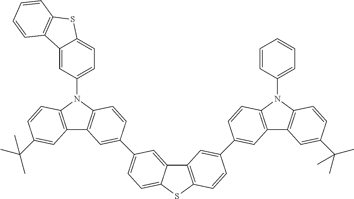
C12=CC(N3C4=C(C5=C3C=CC(C3=CC=C6C(=C3)C3=C(S6)C=CC(C6=CC7=C(N(C8=CC=CC=C8)C8=C7C=C(C(C)(C)C)C=C8)C=C6)=C3)=C5)C=C(C(C)(C)C)C=C4)=CC=C1SC1=C2C=CC=C1
